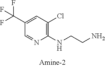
C1(C(F)(F)F)=CC(Cl)=C(NCCN)N=C1
